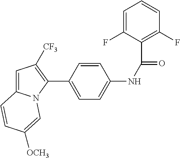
C1(C2=CC=C(NC(=O)C3=C(F)C=CC=C3F)C=C2)=C([CF3])C=C2N1C=C([OCH3])C=C2
